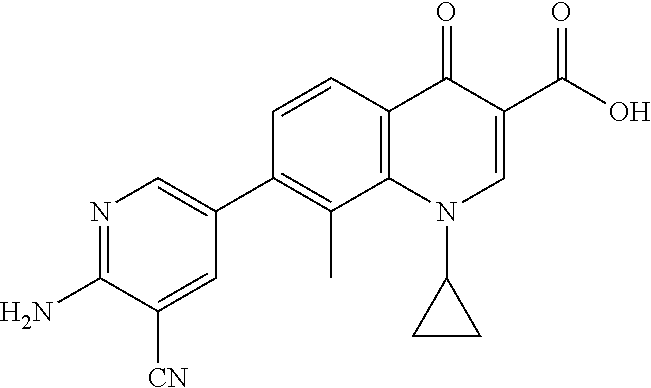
NC1=NC=C(C2=C(C)C3=C(C=C2)C(=O)C(C(=O)O)=CN3C2CC2)C=C1[CN]
